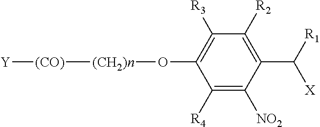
C1([R4])=C([NO2])C(C([R1])[X])=C([R2])C([R3])=C1O[(CH2)n][(CO)][Y]
